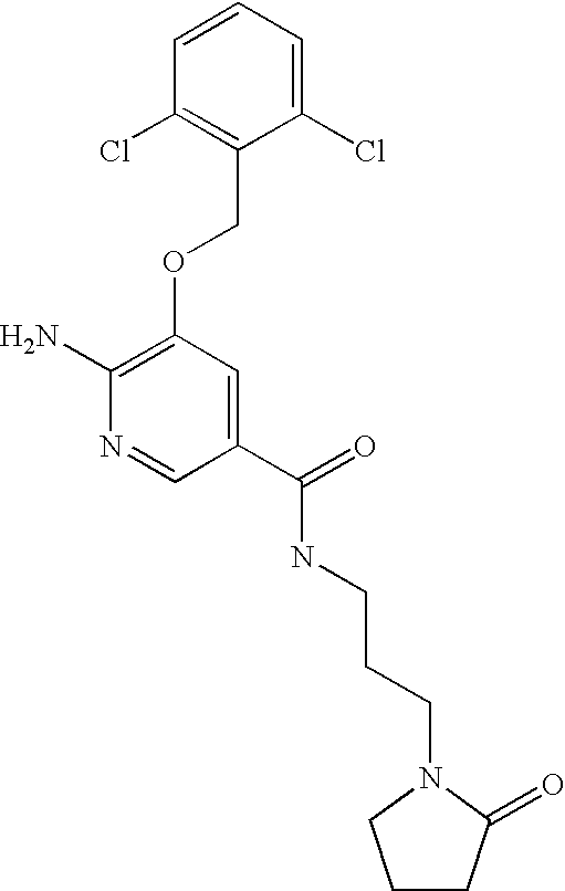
C1(Cl)=CC=CC(Cl)=C1COC1=C(N)N=CC(C(=O)NCCCN2CCCC2=O)=C1
